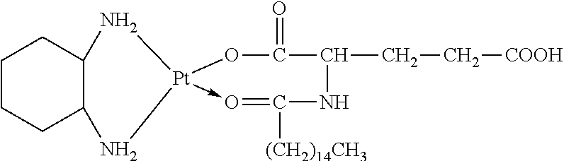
C1CCC2C(C1)N[Pt]1(->O=C([(CH2)14CH3])NC(CC[COOH])C(=O)O1)N2
